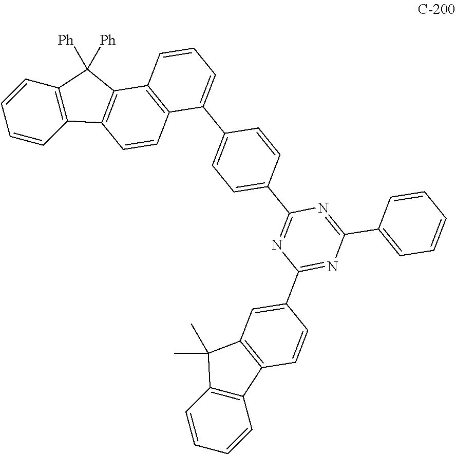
C1=CC2=C(C=C1)C([Ph])([Ph])C1=C2C=CC2=C1C=CC=C2C1=CC=C(C2=NC(C3=CC4=C(C=C3)C3=C(C4(C)C)C=CC=C3)=NC(C3=CC=CC=C3)=N2)C=C1
